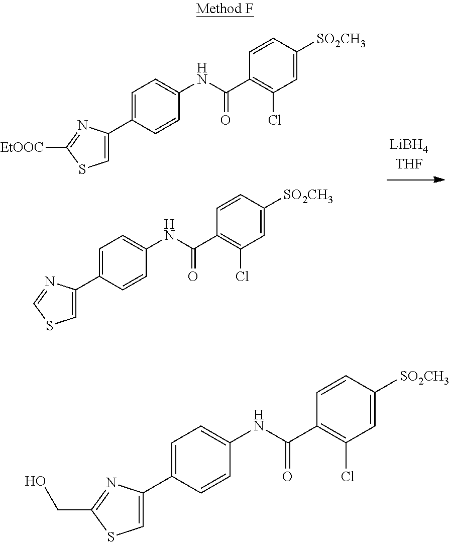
C1=C(C2=CSC([EtOOC])=N2)C=CC(NC(C2=C(Cl)C=C([SO2CH3])C=C2)=O)=C1.C1=C(C2=CSC=N2)C=CC(NC(C2=C(Cl)C=C([SO2CH3])C=C2)=O)=C1.C1=C(C2=CSC(CO)=N2)C=CC(NC(C2=C(Cl)C=C([SO2CH3])C=C2)=O)=C1
